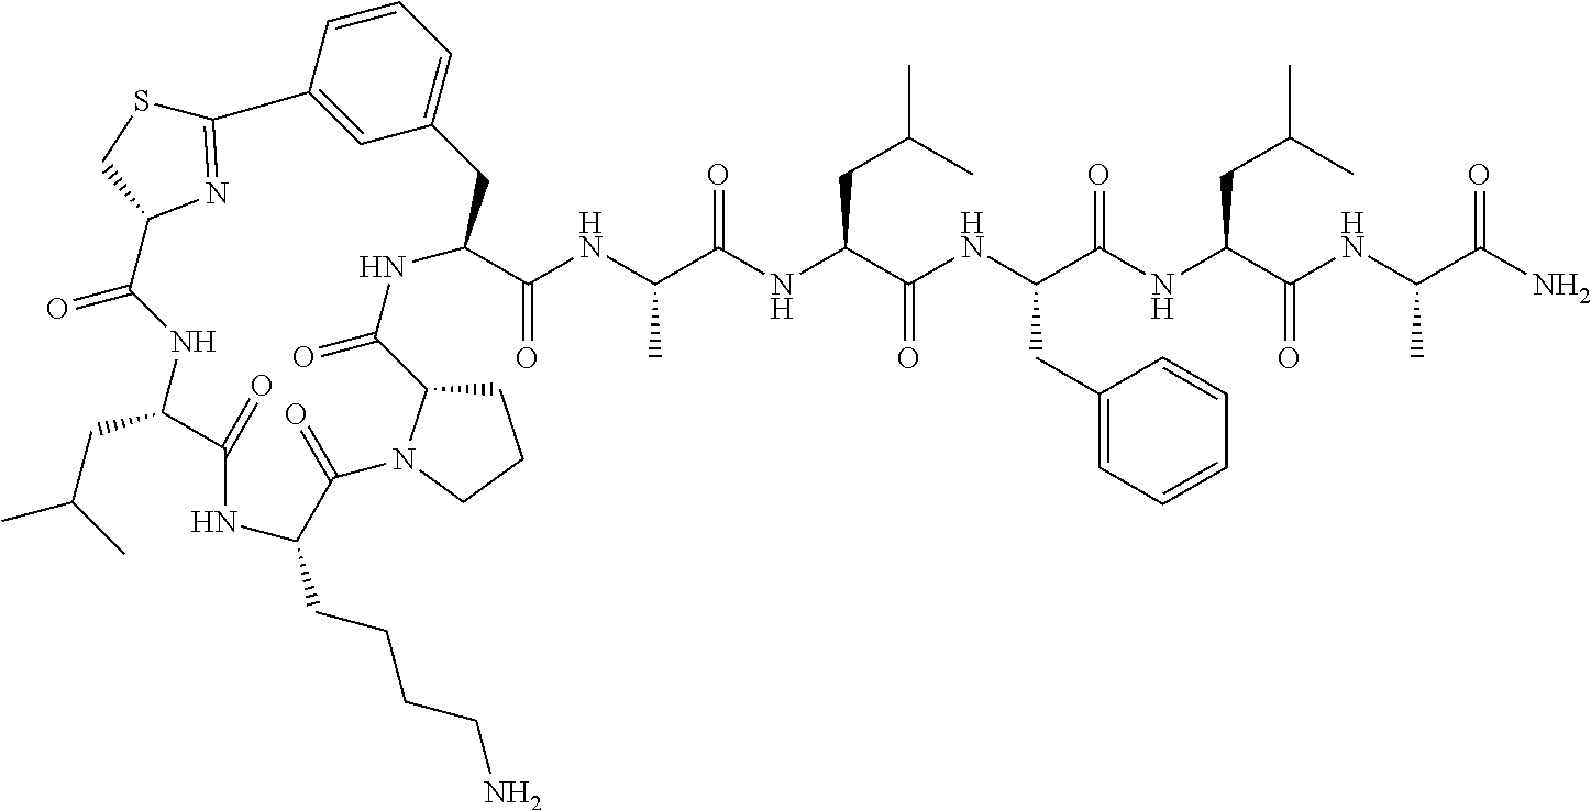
C1(C(NC(C(NC(C(NC(C(NC(C(NC(C(N)=O)C)=O)CC(C)C)=O)CC2=CC=CC=C2)=O)CC(C)C)=O)C)=O)NC(=O)C2CCCN2C(=O)C(CCCCN)NC(=O)C(CC(C)C)NC(=O)C2N=C(C3=CC(=CC=C3)C1)SC2
